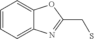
C1=CC=C2C(=C1)OC(CS)=N2
